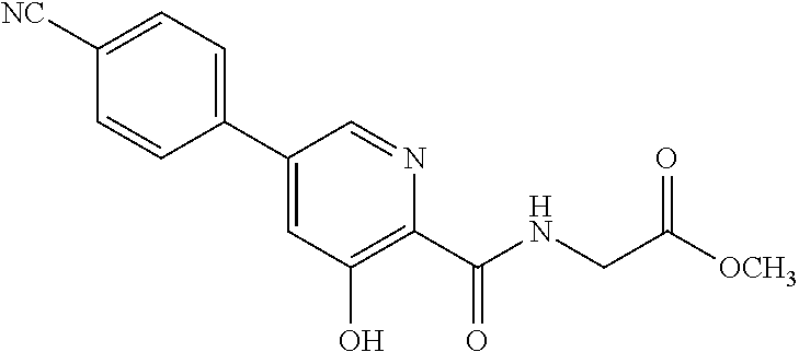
C1(C2=CC=C([NC])C=C2)=CC(O)=C(C(=O)NCC([OCH3])=O)N=C1
